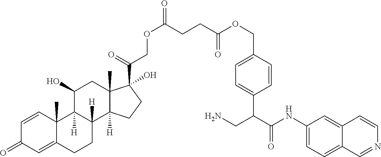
C1=CC2(C)C(=CC1=O)CCC1([H])C2([H])C(O)CC2(C)C1([H])CCC2(C(=O)COC(=O)CCC(OCC1=CC=C(C(C(NC2=CC=C3C(=C2)C=CN=C3)=O)CN)C=C1)=O)O
